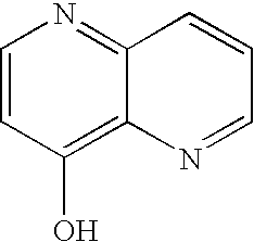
C1=CC(O)=C2C(=N1)C=CC=N2
